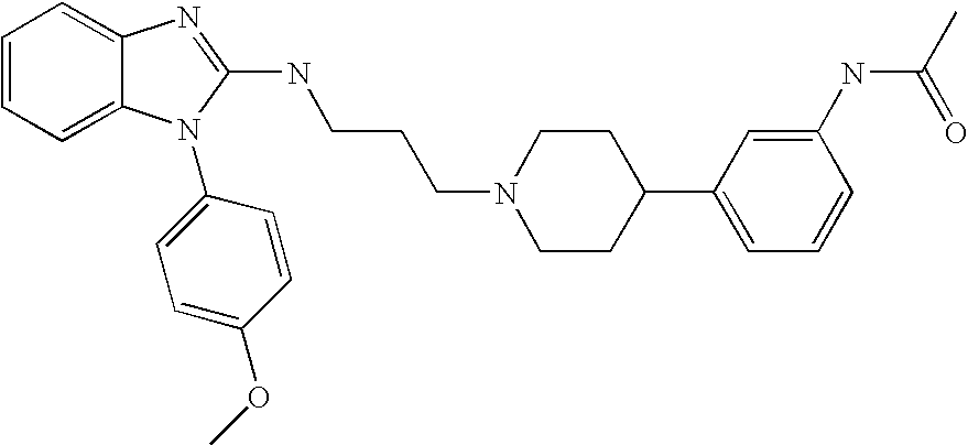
C1=CC=C2C(=C1)N=C(NCCCN1CCC(C3=CC=CC(NC(C)=O)=C3)CC1)N2C1=CC=C(OC)C=C1
